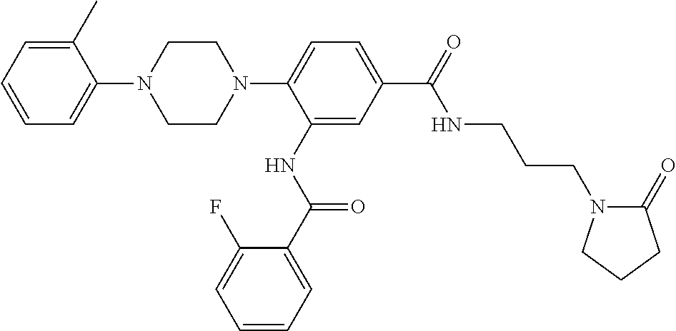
C1CN(C2=CC=C(C(=O)NCCCN3C(=O)CCC3)C=C2NC(C2=CC=CC=C2F)=O)CCN1C1=CC=CC=C1C
